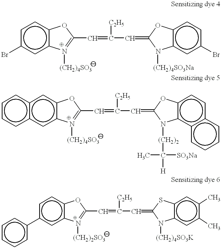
c1cc2c(cc1Br)N([(CH2)4SO3])=C(C=C(C=C1N([(CH2)4SO3Na])c3cc(Br)ccc3O1)[C2H5])O2.c12cc3c(cc1cccc2)N([(CH2)4SO3])=C(C=C(C=C1N([(CH2)2]C([SO3Na])([H])C)c2c4c(ccc2O1)cccc4)[C2H5])O3.c1cc2c(cc1-c1ccccc1)N([(CH2)2SO3])=C(C=C(C=C1N([(CH2)4SO3K])c3c(cc(C)c(C)c3)S1)[C2H5])O2
